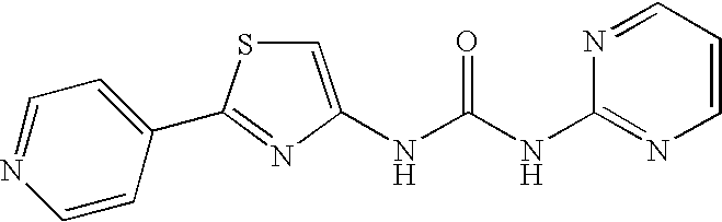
C(NC1=NC=CC=N1)(=O)NC1=CSC(C2=CC=NC=C2)=N1
